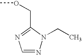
C1=NN(CC)C(COC)=N1
